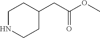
C1NCCC(CC(OC)=O)C1
